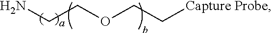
C(COCC[Capture Probe])N
